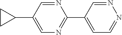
C1(C2=CN=C(C3=CC=NN=C3)N=C2)CC1
